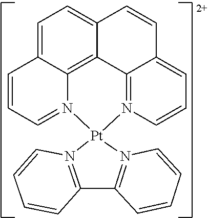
C1=C2C3=C4C(=C1)C=CC1=CC=CN(=C41)[Pt]1(N3=CC=C2)N2=C(C3=N1C=CC=C3)C=CC=C2
